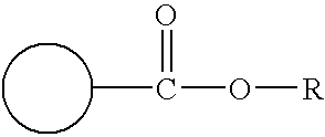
CC(O[R])=O
